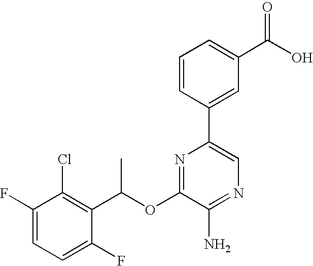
C1=C(F)C(Cl)=C(C(OC2=NC(C3=CC(C(O)=O)=CC=C3)=CN=C2N)C)C(F)=C1
